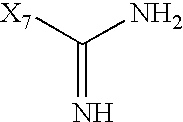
C(=N)([X7])N
